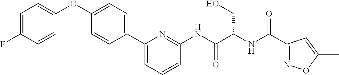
C1=C(F)C=CC(OC2=CC=C(C3=CC=CC(NC(=O)C(CO)NC(=O)C4=NOC(C)=C4)=N3)C=C2)=C1
